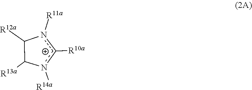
C1([R13a])n([R14a])c([R10a])n([R11a])C1[R12a]
